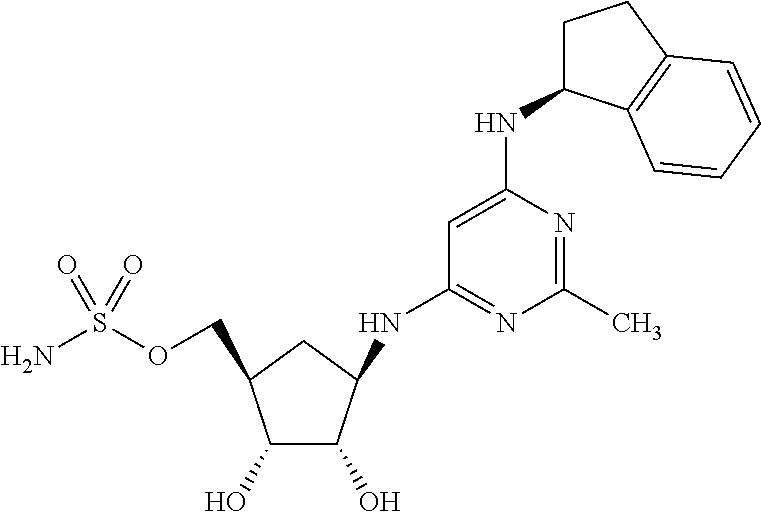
C1(O)C(COS(N)(=O)=O)CC(NC2=NC(C)=NC(NC3CCC4=C3C=CC=C4)=C2)C1O
